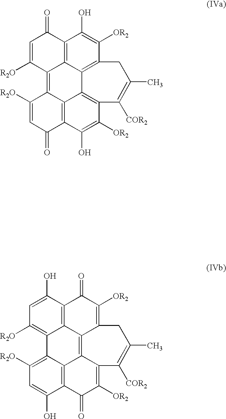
C1=C([R2O])C2=C3C4=C(C(O)=C([OR2])C5=C4C4=C(C([OR2])=C(O)C(=C24)C1=O)CC(C)=C5[COR2])C(=O)C=C3[R2O].C1=C(O)C2=C3C(=C1[R2O])C1=C([R2O])C=C(O)C4=C1C1=C3C(=C([OR2])C2=O)CC(C)=C([COR2])C1=C([OR2])C4=O
